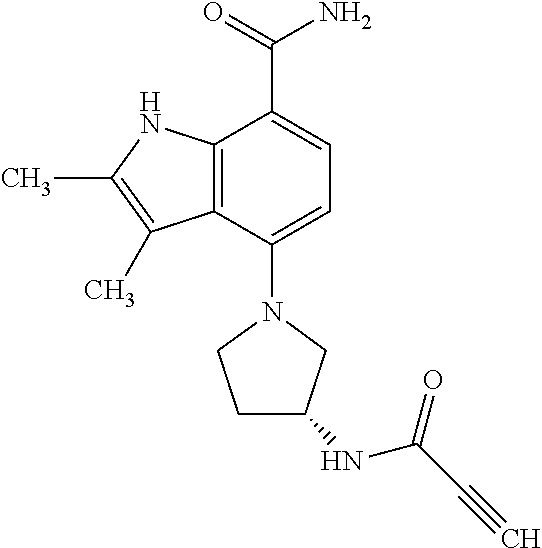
C1(N2CCC(NC(=O)C#C)C2)=CC=C(C(=O)N)C2=C1C(C)=C(C)N2
